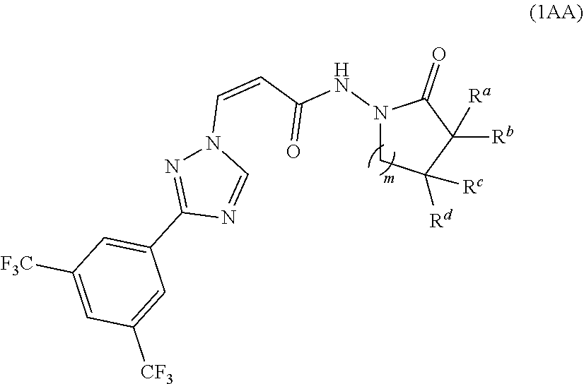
N1(NC(C=CN2N=C(C3=CC([F3C])=CC([CF3])=C3)N=C2)=O)CC([Rd])([Rc])C([Rb])([Ra])C1=O
